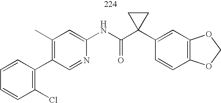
C1=CC(C2=C(C)C=C(NC(=O)C3(C4=CC5=C(C=C4)OCO5)CC3)N=C2)=C(Cl)C=C1
